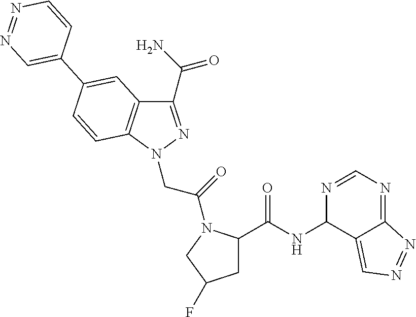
C1(C(N)=O)=NN(CC(=O)N2C(C(NC3C4=CN=NC4=NC=N3)=O)CC(F)C2)C2=C1C=C(C1=CN=NC=C1)C=C2
